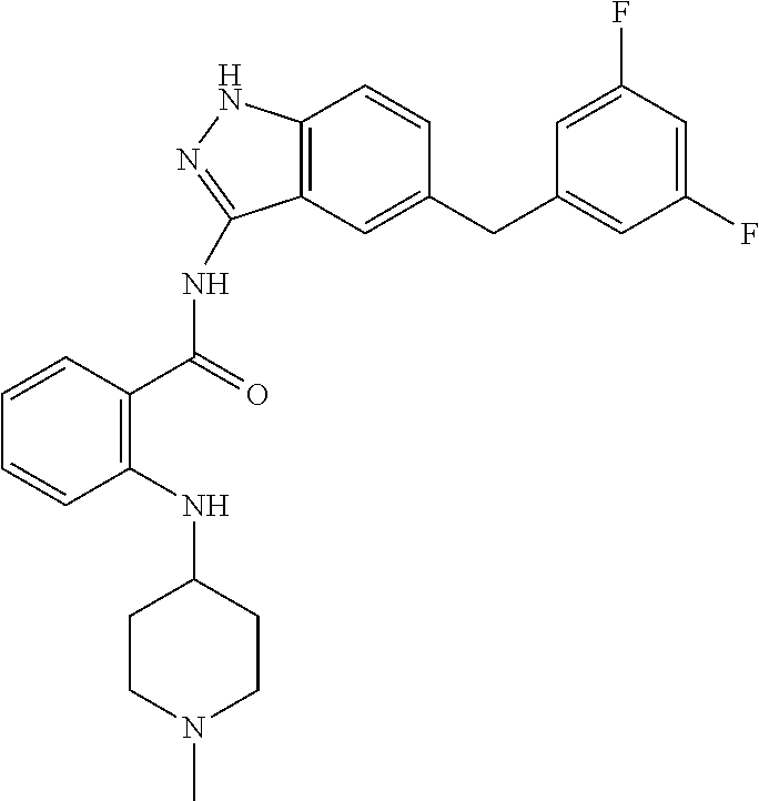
C1=CC(NC2CCN(C)CC2)=C(C(NC2=NNC3=C2C=C(CC2=CC(F)=CC(F)=C2)C=C3)=O)C=C1
